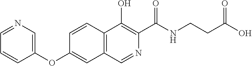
C1=NC=C(OC2=CC3=C(C=C2)C(O)=C(C(NCCC(O)=O)=O)N=C3)C=C1
